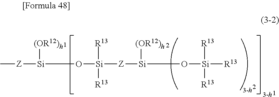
C[Z][Si]([(OR12)h])O[Si]([R13])([R13])[Z][Si]([(OR12)h])O[Si]([R13])([R13])[R13]
